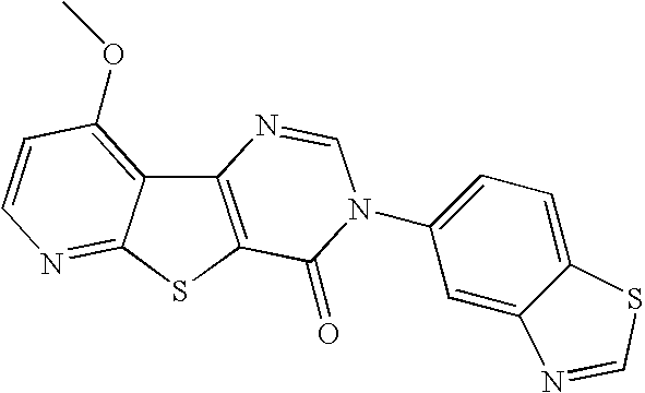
C12=C(SC3=NC=CC(OC)=C13)C(=O)N(C1=CC=C3C(=C1)N=CS3)C=N2
